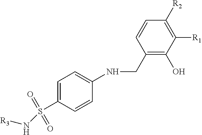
C1(CNC2=CC=C(S(N[R3])(=O)=O)C=C2)=C(O)C([R1])=C([R2])C=C1
